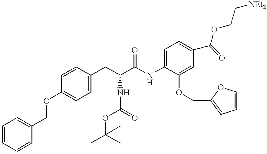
C1=CC=CC(COC2=CC=C(CC(C(NC3=CC=C(C(=O)OCC[NEt2])C=C3OCC3=CC=CO3)=O)NC(OC(C)(C)C)=O)C=C2)=C1
